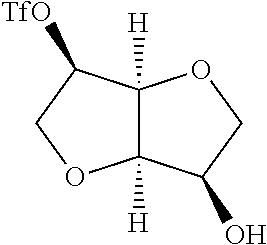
C12([H])C([H])(C(O)CO1)OCC2[TfO]
